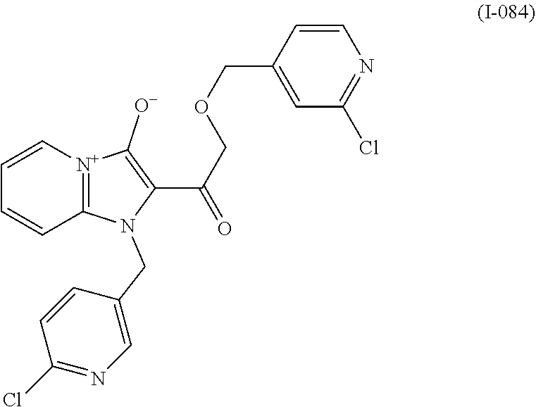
C1=C[N+]2=C(C=C1)N(CC1=CN=C(Cl)C=C1)C(C(COCC1=CC(Cl)=NC=C1)=O)=C2[O-]
